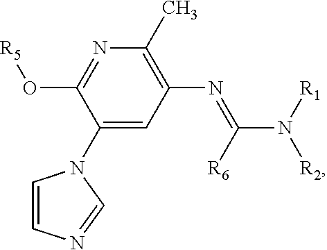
N1=C(O[R5])C(N2C=CN=C2)=CC(N=C(N([R1])[R2])[R6])=C1C
